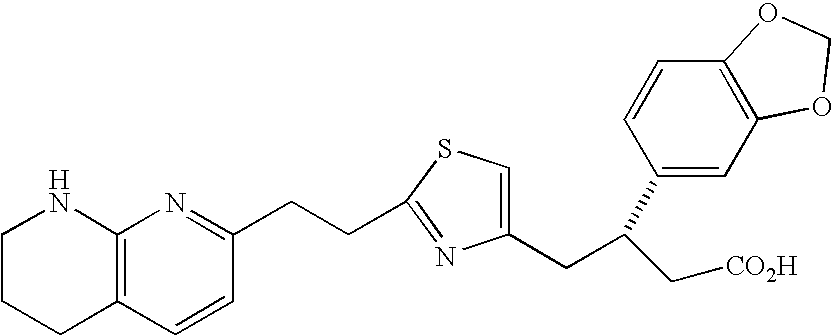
C1CCC2=C(N1)N=C(CCC1=NC(CC(C3=CC4=C(C=C3)OCO4)C[CO2H])=CS1)C=C2
